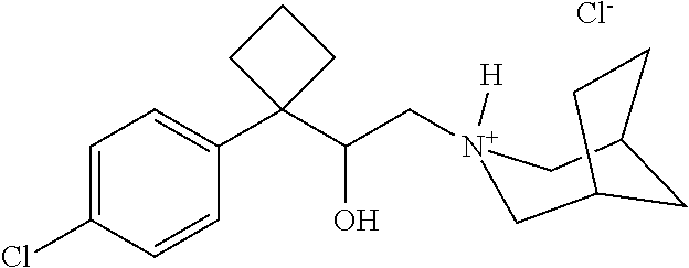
[Cl-].C1=C(Cl)C=CC(C2(C(C[N+]3([H])CC4CCC(C3)C4)O)CCC2)=C1
